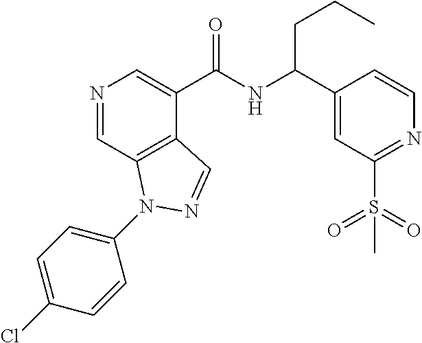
N1=CC2=C(C(C(NC(C3=CC(S(=O)(=O)C)=NC=C3)CCC)=O)=C1)C=NN2C1=CC=C(Cl)C=C1
